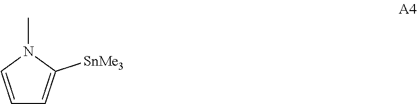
C1=CN(C)C([SnMe3])=C1
